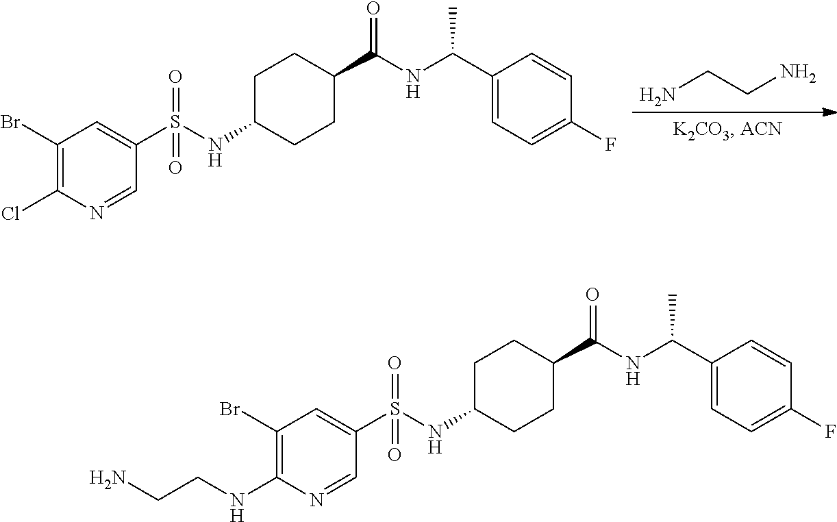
NCCN.C1C(NS(C2=CC(Br)=C(Cl)N=C2)(=O)=O)CCC(C(NC(C2=CC=C(F)C=C2)C)=O)C1.C1C(NS(C2=CC(Br)=C(NCCN)N=C2)(=O)=O)CCC(C(NC(C2=CC=C(F)C=C2)C)=O)C1
